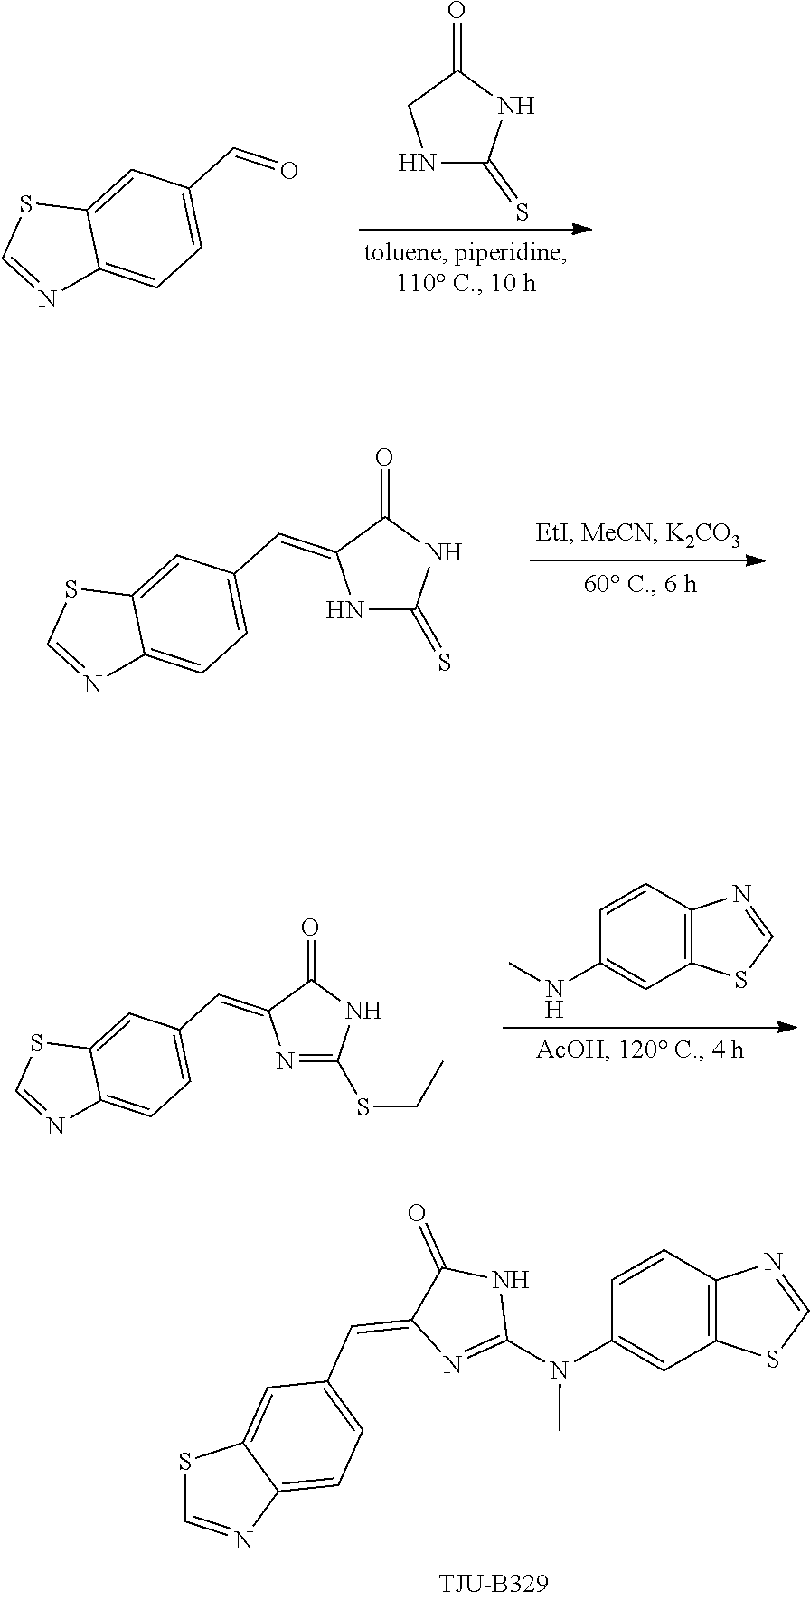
C1NC(=S)NC1=O.S1C=NC2=CC=C(C=O)C=C12.S1C=NC2=CC=C(C=C3NC(=S)NC3=O)C=C12.S1C=NC2=CC=C(C=C3N=C(SCC)NC3=O)C=C12.C1=CC2=C(C=C1NC)SC=N2.S1C=NC2=CC=C(C=C3N=C(N(C4=CC5=C(C=C4)N=CS5)C)NC3=O)C=C12
